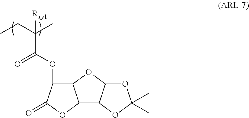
CCC(C)([Rxy1])C(=O)OC1C2C(OC1=O)C1C(O2)OC(C)(C)O1
